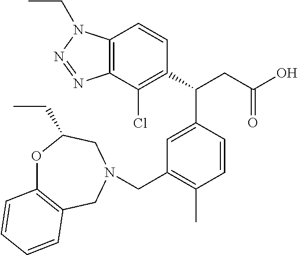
C1(C(CC(O)=O)C2=CC(CN3CC4=C(OC(CC)C3)C=CC=C4)=C(C)C=C2)=C(Cl)C2=C(C=C1)N(CC)N=N2
